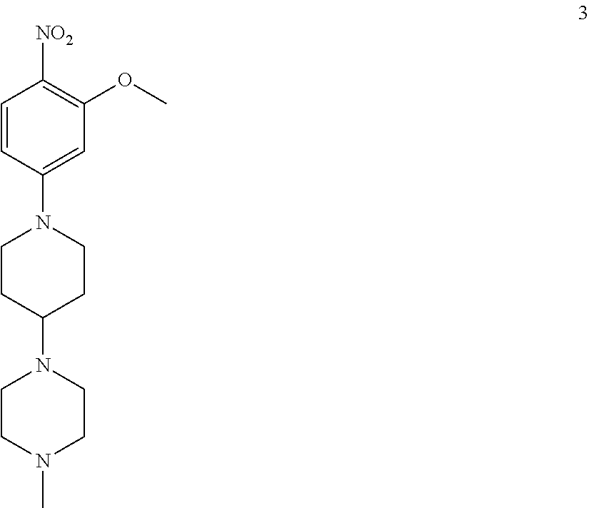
[NO2]C1=C(OC)C=C(N2CCC(N3CCN(C)CC3)CC2)C=C1
